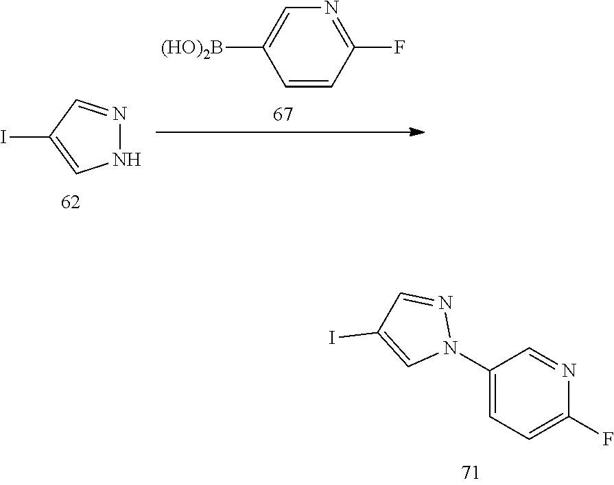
C1(N2N=CC(I)=C2)=CC=C(F)N=C1.N1N=CC(I)=C1.N1=C(F)C=CC([(HO)2B])=C1
